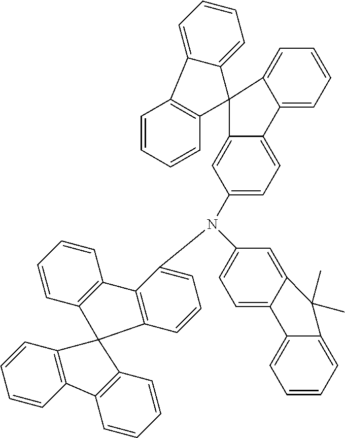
C1=CC2=C(C=C1)C1=C(C=CC=C1N(C1=CC=C3C(=C1)C(C)(C)C1=CC=CC=C31)C1=CC=C3C(=C1)C1(C4=CC=CC=C34)C3=CC=CC=C3C3=C1C=CC=C3)C21C2=C(C=CC=C2)C2=C1C=CC=C2
